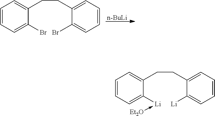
[n-BuLi].C1=CC=C(Br)C(CCC2=CC=CC=C2Br)=C1.C1=CC=C([Li]-[Et2O])C(CCC2=CC=CC=C2[Li])=C1
